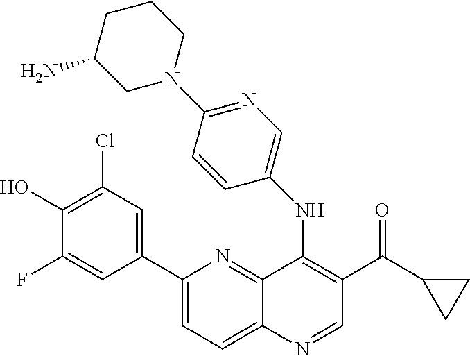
C12=NC(C3=CC(Cl)=C(O)C(F)=C3)=CC=C1N=CC(C(C1CC1)=O)=C2NC1=CN=C(N2CCCC(N)C2)C=C1
